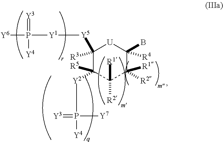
[U]1C([Y5][Y1]P(=[Y3])([Y4])[Y6])([R3])C([R5])([Y2]P([Y4])(=[Y3])[Y7])C([R2])([R1])C([R2])([R1])C1([R4])B
